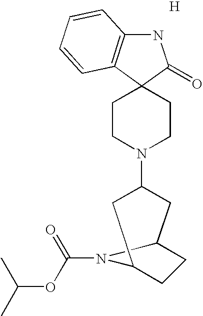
[H].N1C2=C(C3(C1=O)CCN(C1CC4CCC(C1)N4C(=O)OC(C)C)CC3)C=CC=C2
